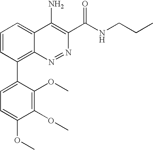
C1=CC(C2=CC=C(OC)C(OC)=C2OC)=C2C(=C1)C(N)=C(C(NCCC)=O)N=N2
